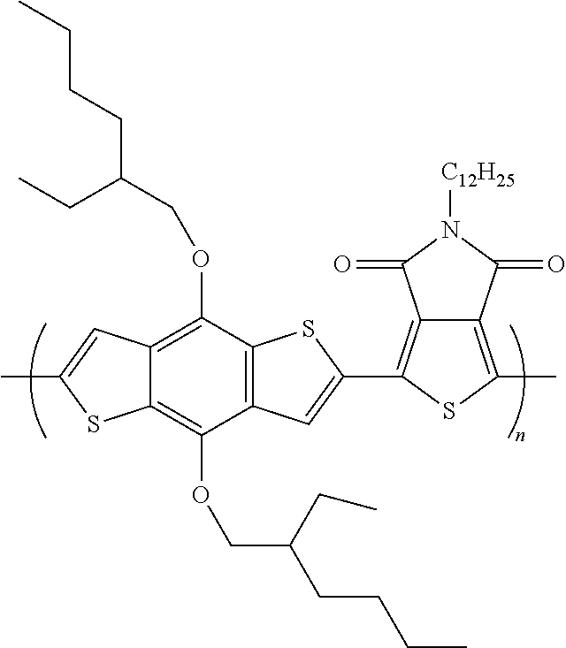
C12=C(OCC(CC)CCCC)C3=C(C(OCC(CCCC)CC)=C1SC(C)=C2)C=C(C1=C2C(=C(C)S1)C(=O)N([C12H25])C2=O)S3
